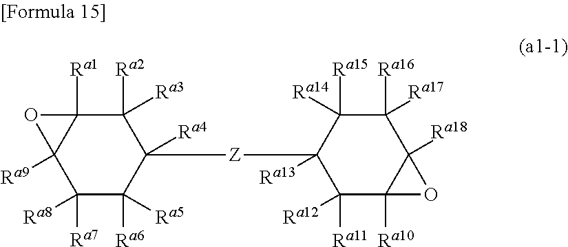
C1([Ra2])([Ra3])C2([Ra1])C([Ra9])(C([Ra8])([Ra7])C([Ra5])([Ra6])C1([Z]C1([Ra13])C([Ra11])([Ra12])C3([Ra10])C([Ra18])(C([Ra17])([Ra16])C1([Ra14])[Ra15])O3)[Ra4])O2
